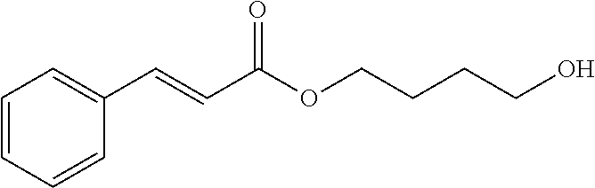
C(C(OCCCCO)=O)=CC1=CC=CC=C1
